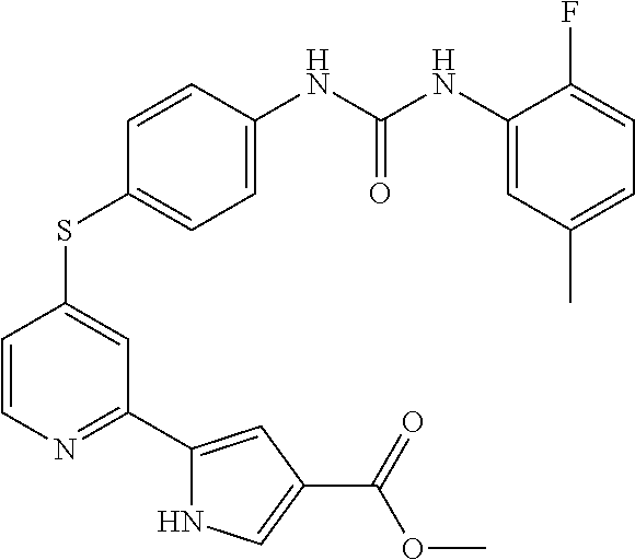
C1=CN=C(C2=CC(C(=O)OC)=CN2)C=C1SC1=CC=C(NC(NC2=CC(C)=CC=C2F)=O)C=C1
